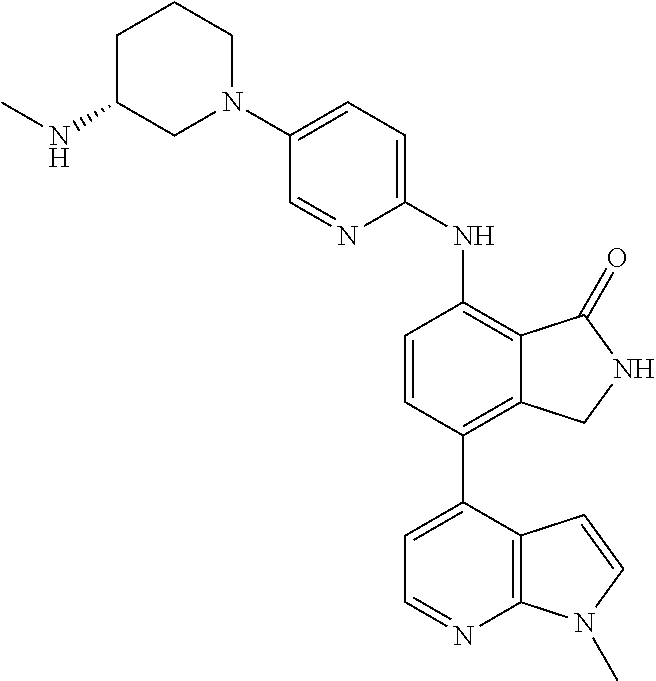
C1(N2CCCC(NC)C2)=CC=C(NC2=C3C(=C(C4=CC=NC5=C4C=CN5C)C=C2)CNC3=O)N=C1
